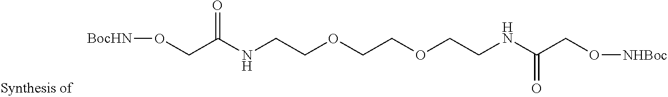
O([BocHN])CC(NCCOCCOCCNC(CO[NHBoc])=O)=O
